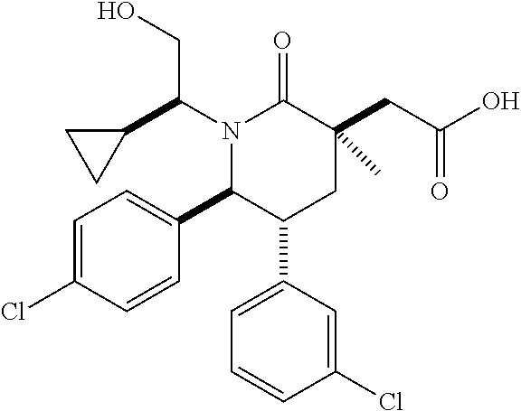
N1(C(C2CC2)CO)C(C2=CC=C(Cl)C=C2)C(C2=CC=CC(Cl)=C2)CC(CC(O)=O)(C)C1=O
